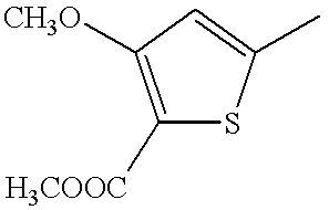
C1([H3COOC])=C([CH3O])C=C(C)S1
